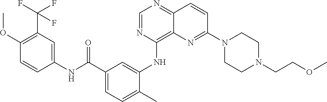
C1=NC(NC2=CC(C(NC3=CC(C(F)(F)F)=C(OC)C=C3)=O)=CC=C2C)=C2C(=N1)C=CC(N1CCN(CCOC)CC1)=N2
